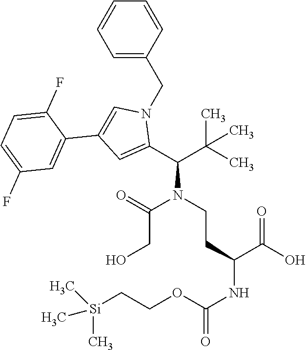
C(N(C(CO)=O)CCC(NC(OCC[Si](C)(C)C)=O)C(O)=O)(C(C)(C)C)C1=CC(C2=CC(F)=CC=C2F)=CN1CC1=CC=CC=C1
